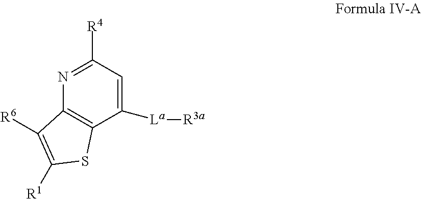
C12=C(C([La][R3a])=CC([R4])=N1)SC([R1])=C2[R6]
